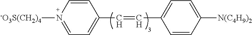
C1=CC(C=CC2=CC=C([N(C4H9)2])C=C2)=CC=N1[-O3S(CH2)4]
